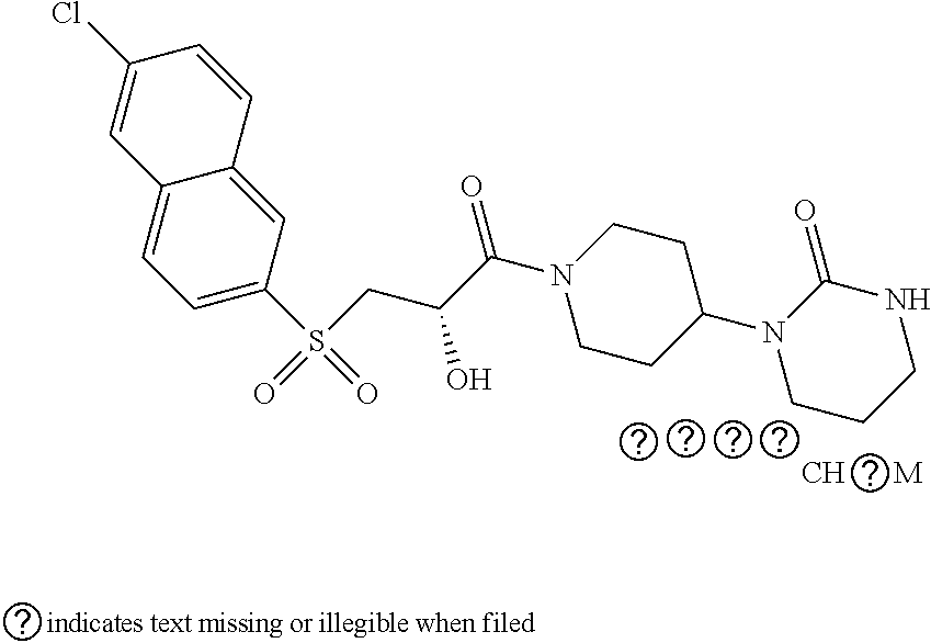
C1=C(S(CC(C(N2CCC(N3CCCNC3=O)CC2)=O)O)(=O)=O)C=C2C(=C1)C=C(Cl)C=C2
